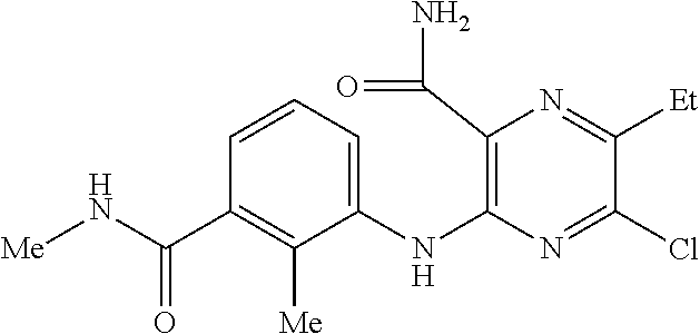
C1(NC2=C(C(N)=O)N=C([Et])C(Cl)=N2)=CC=CC(C(N[Me])=O)=C1[Me]
